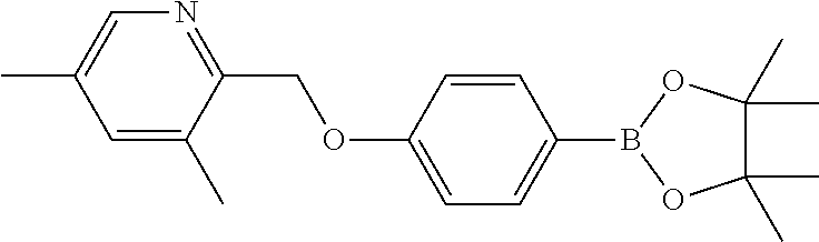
C1=C(C)C(COC2=CC=C(B3OC(C)(C)C(C)(C)O3)C=C2)=NC=C1C
